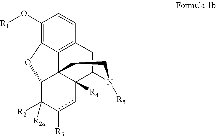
C12=C3CC4C5([R4])cc([R3])C([R2])([R2a])C(OC1=C(O[R1])C=C3)C25CCN4[R5]
